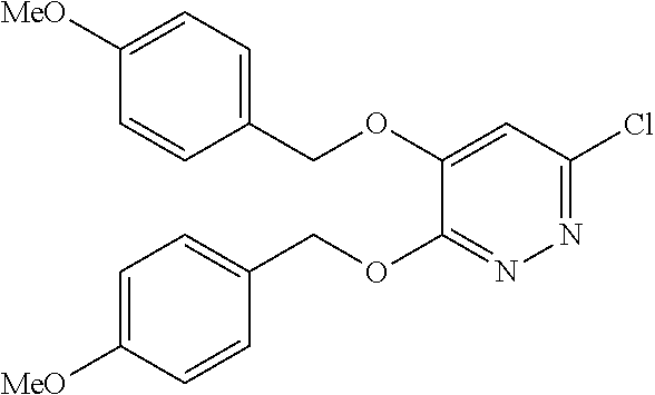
C1=C(OCC2=CC=C([MeO])C=C2)C(OCC2=CC=C([MeO])C=C2)=NN=C1Cl
